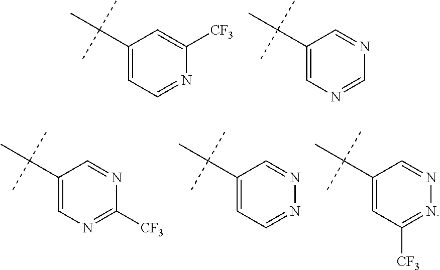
C1(C(C)(C)C)=CC=NC([CF3])=C1.C1(C(C)(C)C)=CN=CN=C1.C1(C(C)(C)C)=CN=C([CF3])N=C1.C1(C(C)(C)C)=CC=NN=C1.C1(C(C)(C)C)=CC([CF3])=NN=C1
